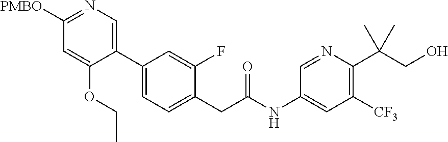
C1(C2=CN=C([PMBO])C=C2OCC)=CC=C(CC(NC2=CC([CF3])=C(C(CO)(C)C)N=C2)=O)C(F)=C1
